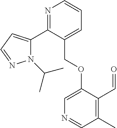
N1(C(C)C)C(C2=NC=CC=C2COC2=CN=CC(C)=C2C=O)=CC=N1
